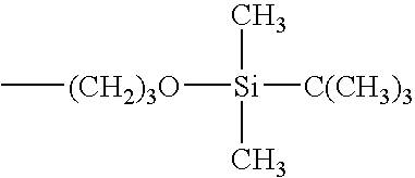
C[(CH2)3O][Si]([C(CH3)3])(C)C
